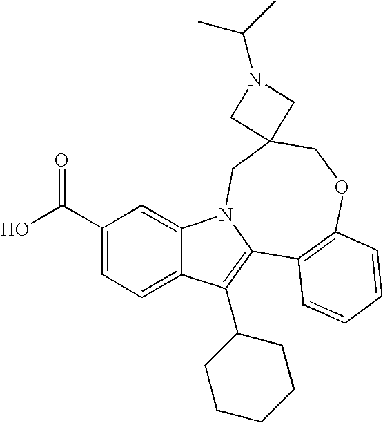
C1(C(O)=O)=CC=C2C(=C1)N1C(=C2C2CCCCC2)C2=C(OCC3(C1)CN(C(C)C)C3)C=CC=C2
